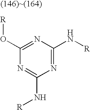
C1(O[R])=NC(N[R])=NC(N[R])=N1
